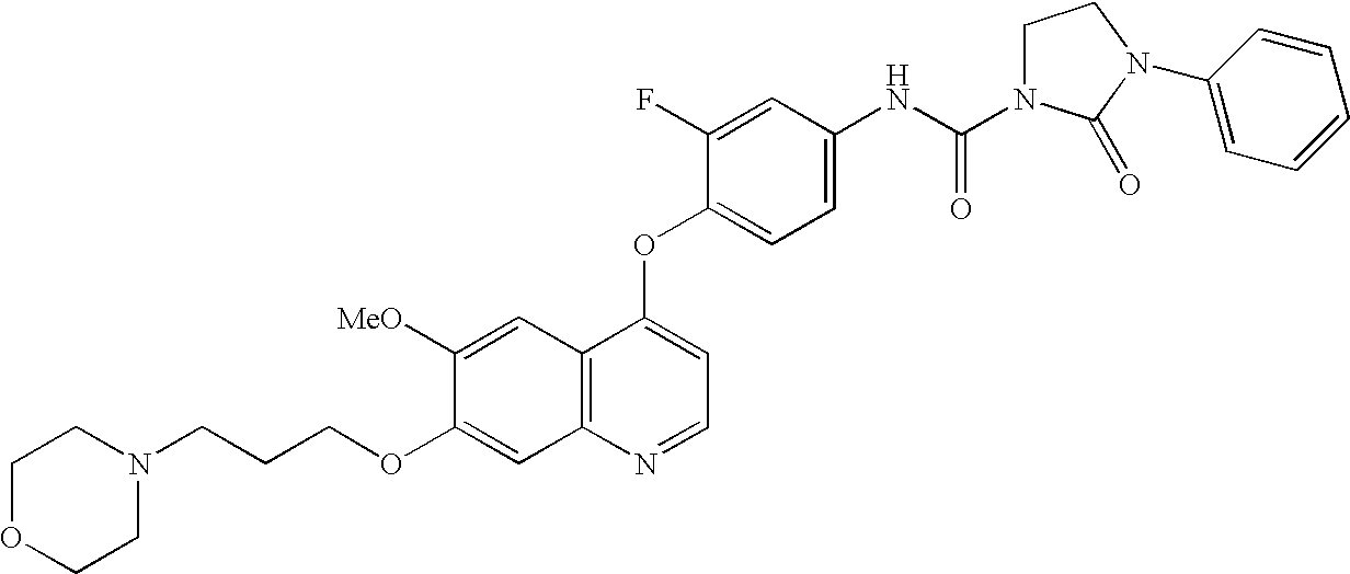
C12=C(N=CC=C1OC1=CC=C(NC(=O)N3CCN(C4=CC=CC=C4)C3=O)C=C1F)C=C(OCCCN1CCOCC1)C([MeO])=C2
